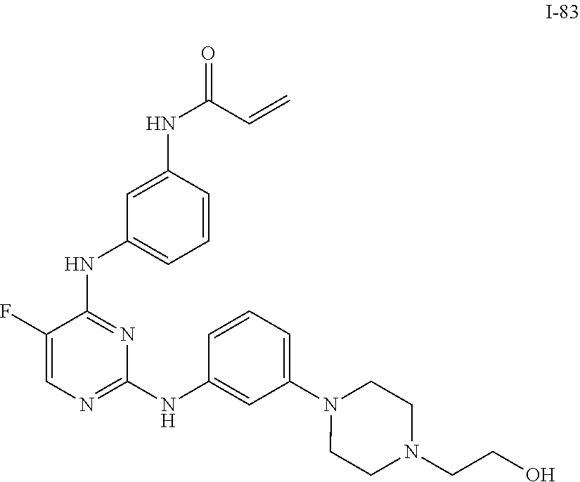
C1=CC(NC(C=C)=O)=CC(NC2=NC(NC3=CC(N4CCN(CCO)CC4)=CC=C3)=NC=C2F)=C1
